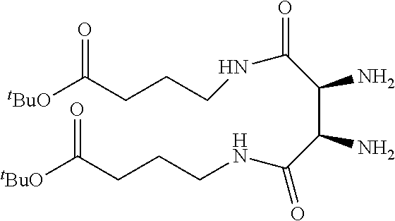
C([tBuO])(CCCNC(C(C(N)C(NCCCC([tBuO])=O)=O)N)=O)=O
